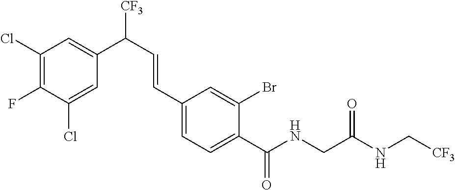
C1(Cl)=C(F)C(Cl)=CC(C([CF3])C=CC2=CC=C(C(NCC(NC[CF3])=O)=O)C(Br)=C2)=C1
